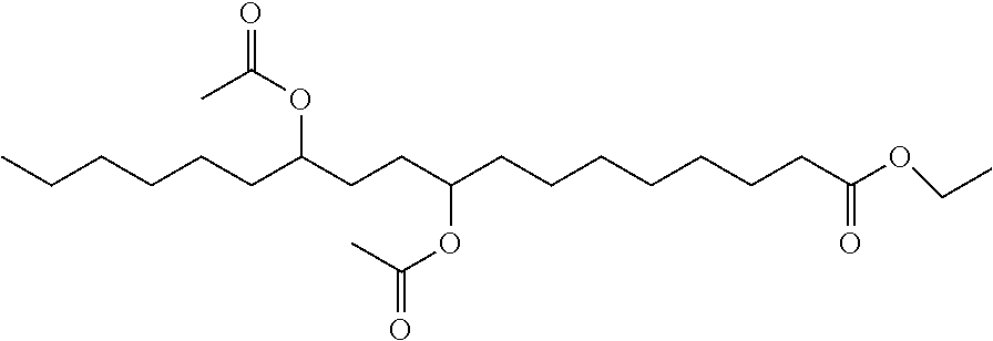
CCCCCCC(CCC(CCCCCCCC(OCC)=O)OC(C)=O)OC(C)=O
